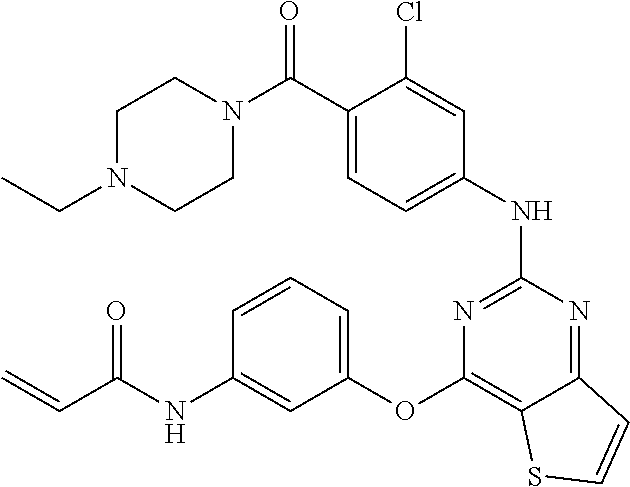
C1=C(C(N2CCN(CC)CC2)=O)C(Cl)=CC(NC2=NC(OC3=CC=CC(NC(C=C)=O)=C3)=C3C(=N2)C=CS3)=C1
